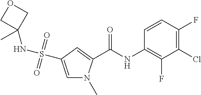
C1=CC(F)=C(Cl)C(F)=C1NC(C1=CC(S(NC2(C)COC2)(=O)=O)=CN1C)=O
